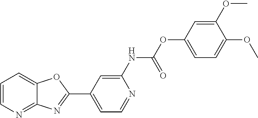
C1=C(NC(OC2=CC=C(OC)C(OC)=C2)=O)N=CC=C1C1=NC2=NC=CC=C2O1
